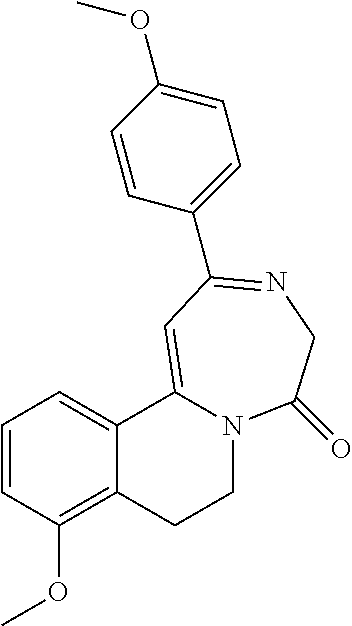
C1=CC(OC)=C2C(=C1)C1=CC(C3=CC=C(OC)C=C3)=NCC(=O)N1CC2
